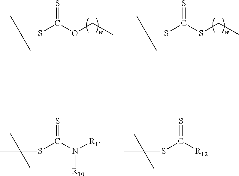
S=C(OCC)SC(C)(C)C.S=C(SCC)SC(C)(C)C.S=C(N([R11])[R10])SC(C)(C)C.S=C([R12])SC(C)(C)C
